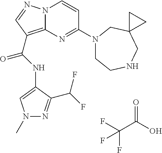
FC(C(O)=O)(F)F.N(C(=O)C1=C2N(N=C1)C=CC(N1CCNCC3(C1)CC3)=N2)C1=CN(C)N=C1C(F)F
